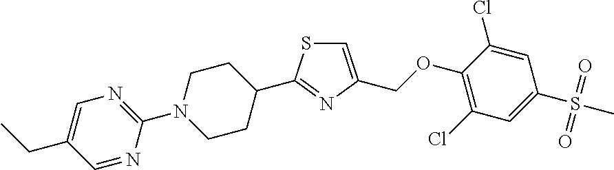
C1(N2CCC(C3=NC(COC4=C(Cl)C=C(S(C)(=O)=O)C=C4Cl)=CS3)CC2)=NC=C(CC)C=N1
